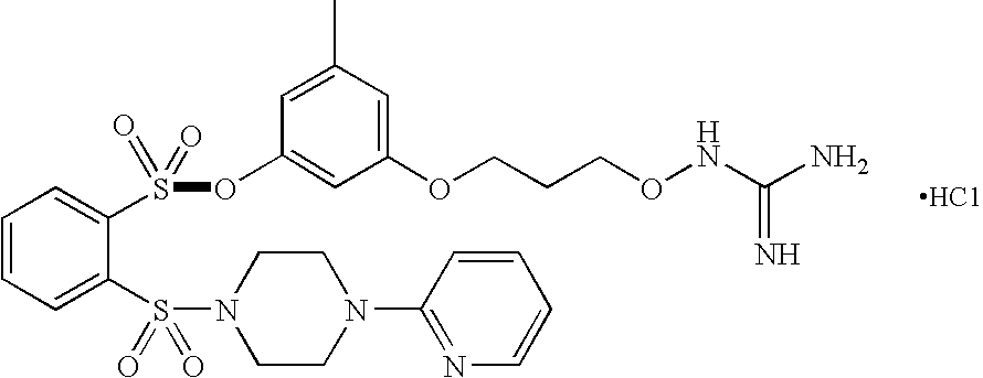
C1=C(S(=O)(=O)N2CCN(C3=NC=CC=C3)CC2)C(S(=O)(OC2=CC(OCCCONC(=N)N)=CC(C)=C2)=O)=CC=C1
